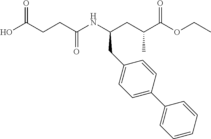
OC(CCC(NC(CC(C(OCC)=O)C)CC1=CC=C(C2=CC=CC=C2)C=C1)=O)=O
